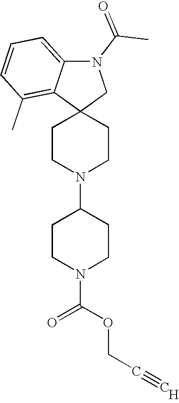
C1CN(C2CCN(C(OCC#C)=O)CC2)CCC12CN(C(C)=O)C1=CC=CC(C)=C21.[H]
